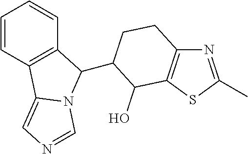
C1=CC2=C(C=C1)C(C1CCC3=C(SC(C)=N3)C1O)N1C2=CN=C1
